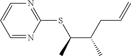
S(C(C(CC=C)C)C)C1=NC=CC=N1
